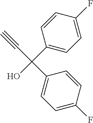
C1(C(O)(C#C)C2=CC=C(F)C=C2)=CC=C(F)C=C1
